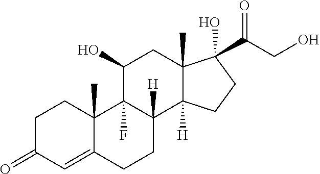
C12(C)C(=CC(=O)CC1)CCC1([H])C2(F)C(O)CC2(C)C1([H])CCC2(O)C(CO)=O
